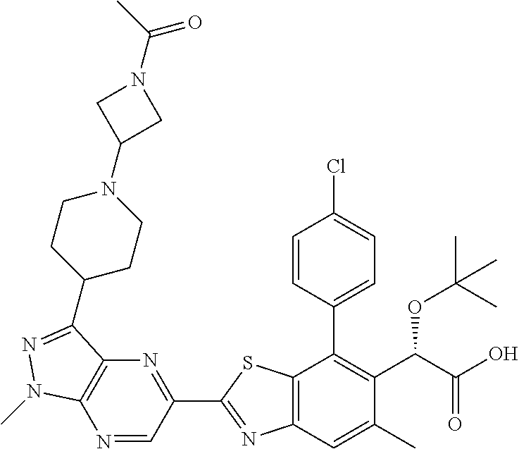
N1=CC(C2=NC3=C(S2)C(C2=CC=C(Cl)C=C2)=C(C(C(O)=O)OC(C)(C)C)C(C)=C3)=NC2=C1N(C)N=C2C1CCN(C2CN(C(=O)C)C2)CC1
